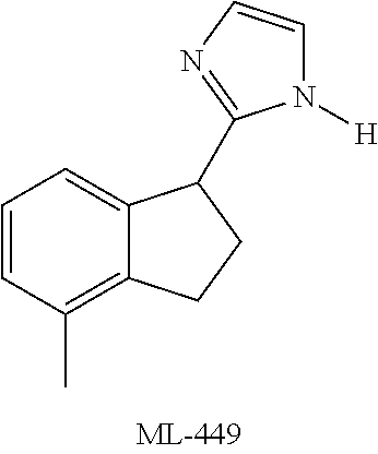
C1=CC(C)=C2C(=C1)C(C1=NC=CN1[H])CC2
